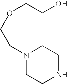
N1(CCOCCO)CCNCC1
